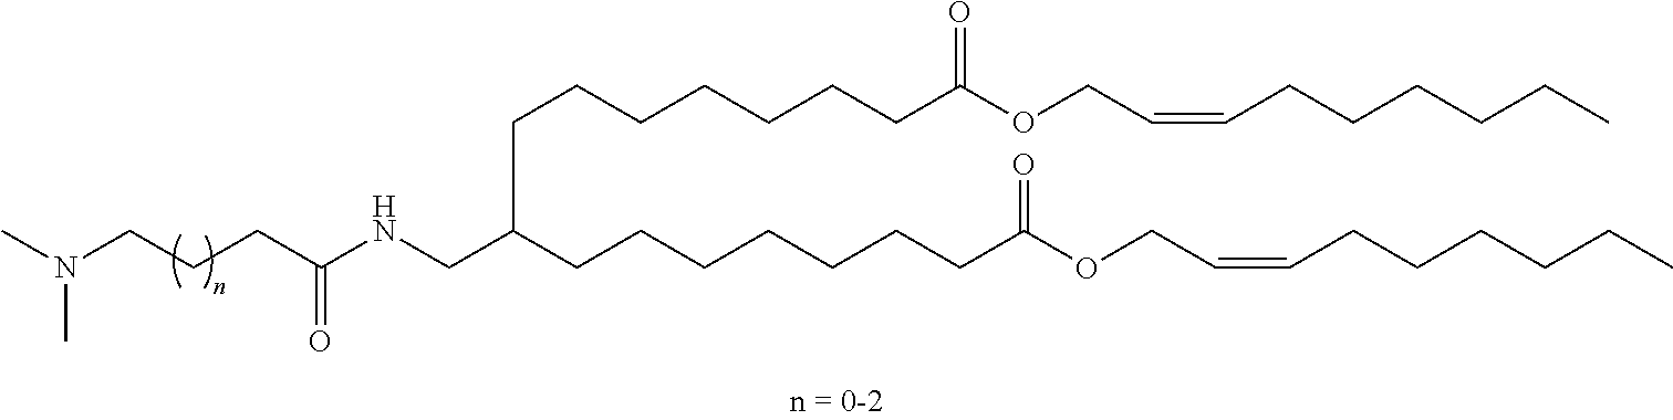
C(CCC(NCC(CCCCCCCC(OCC=CCCCCCC)=O)CCCCCCCC(OCC=CCCCCCC)=O)=O)N(C)C
